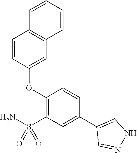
C1=CC(OC2=C(S(N)(=O)=O)C=C(C3=CNN=C3)C=C2)=CC2=C1C=CC=C2
